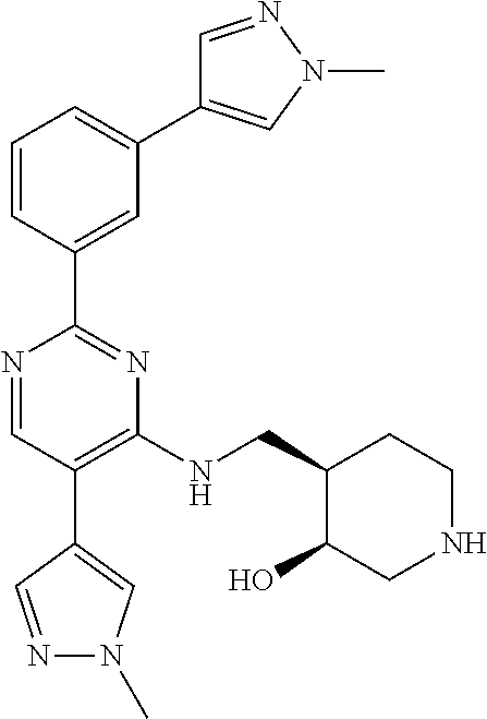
C1=C(C2=NC(NCC3C(O)CNCC3)=C(C3=CN(C)N=C3)C=N2)C=CC=C1C1=CN(C)N=C1
